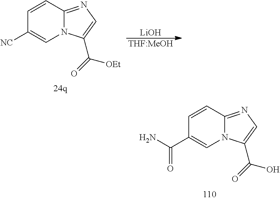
[LiOH].N12C(=NC=C1C(=O)[OEt])C=CC([NC])=C2.[THF:MeOH].N12C(=NC=C1C(=O)O)C=CC(C(=O)N)=C2
